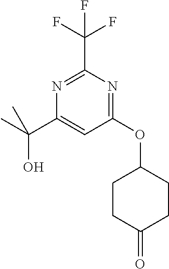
N1=C(C(F)(F)F)N=C(OC2CCC(=O)CC2)C=C1C(C)(O)C
